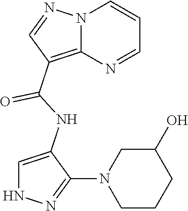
N12C(=C(C(NC3=CNN=C3N3CCCC(O)C3)=O)C=N1)N=CC=C2
